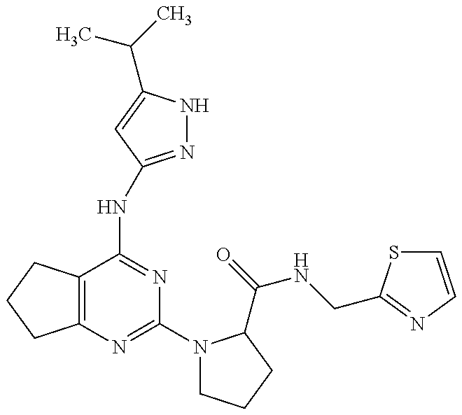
C12=C(C(NC3=NNC(C(C)C)=C3)=NC(N3CCCC3C(=O)NCC3=NC=CS3)=N1)CCC2
